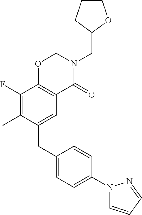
C1(CC2=CC3=C(C(F)=C2C)OCN(CC2CCCO2)C3=O)=CC=C(N2C=CC=N2)C=C1
